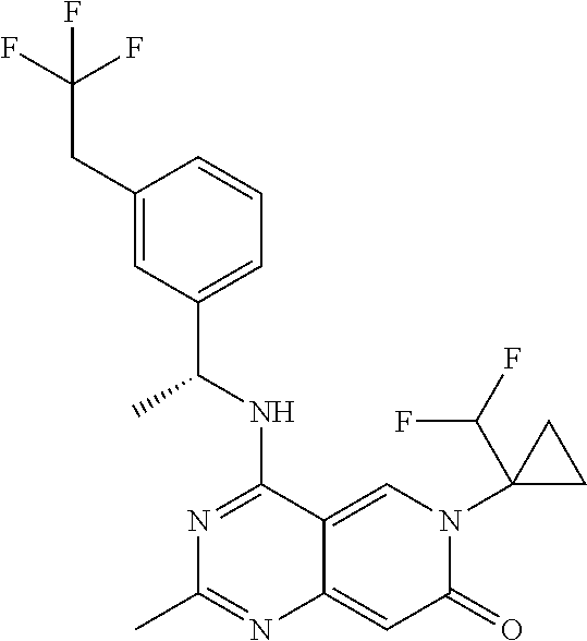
C1(CC(F)(F)F)=CC(C(NC2=NC(C)=NC3=CC(=O)N(C4(C(F)F)CC4)C=C23)C)=CC=C1
